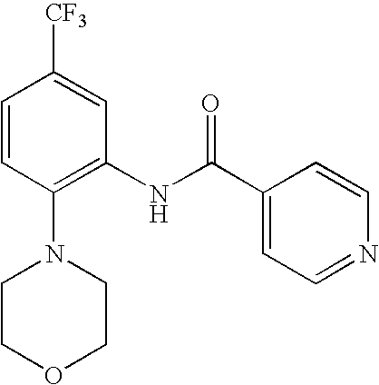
C1=CC(N2CCOCC2)=C(NC(C2=CC=NC=C2)=O)C=C1[CF3]
